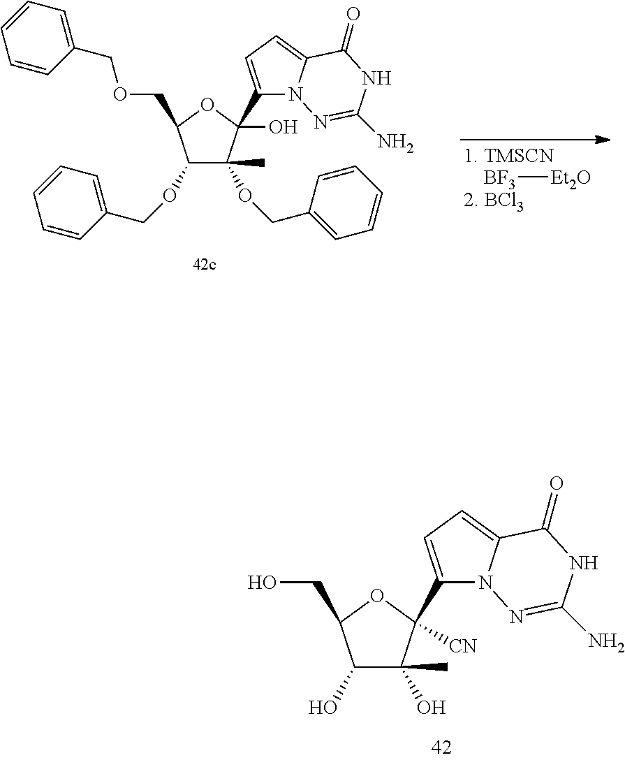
C1(O)C(C)(O)C([CN])(C2=CC=C3N2N=C(N)NC3=O)OC1CO.C1(OCC2=CC=CC=C2)C(C)(OCC2=CC=CC=C2)C(O)(C2=CC=C3N2N=C(N)NC3=O)OC1COCC1=CC=CC=C1.[BF3][Et2O]
